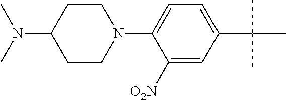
C1([O2N])=CC(C(C)(C)C)=CC=C1N1CCC(N(C)C)CC1
